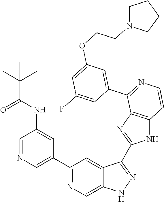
C1(C2=CN=CC(NC(C(C)(C)C)=O)=C2)=NC=C2C(=C1)C(C1=NC3=C(N1)C=CN=C3C1=CC(OCCN3CCCC3)=CC(F)=C1)=NN2
